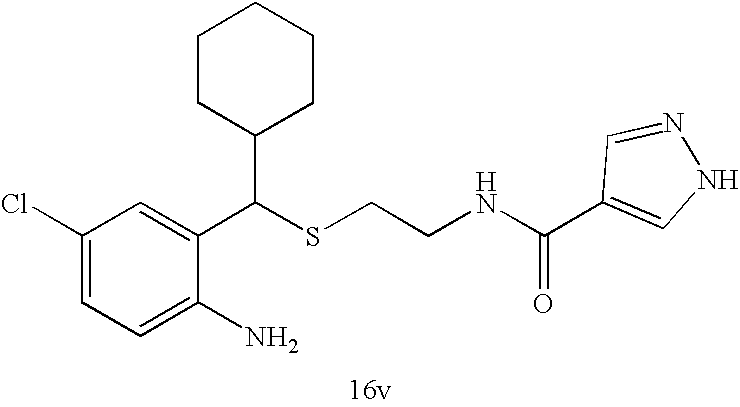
C1=C(N)C(C(SCCNC(=O)C2=CNN=C2)C2CCCCC2)=CC(Cl)=C1
